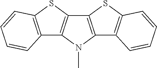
N1(C)C2=C(C3=C1C1=C(S3)C=CC=C1)SC1=C2C=CC=C1
